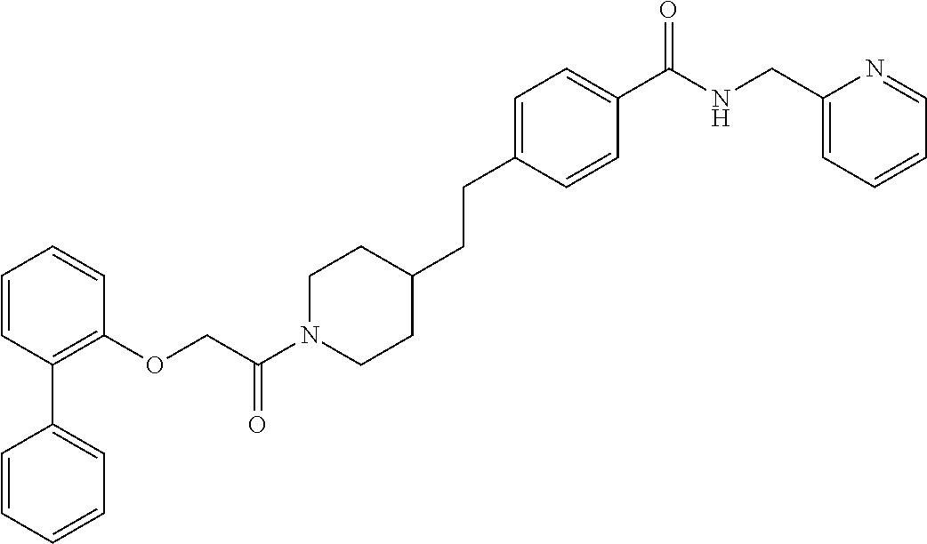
C1=CC=CC=C1C1=C(OCC(N2CCC(CCC3=CC=C(C(NCC4=CC=CC=N4)=O)C=C3)CC2)=O)C=CC=C1
